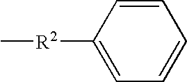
C1([R2]C)=CC=CC=C1
